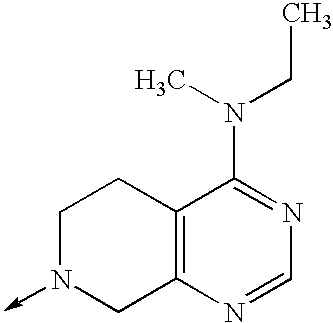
C1N(->C)CC2=C(C1)C(N(C)CC)=NC=N2
